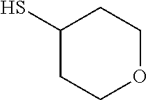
C1(S)CCOCC1
